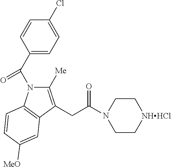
C1(C(N2C([Me])=C(CC(N3CC[NHHCl]CC3)=O)C3=C2C=CC([MeO])=C3)=O)=CC=C(Cl)C=C1
